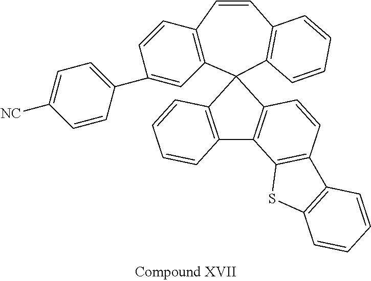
C12=C(C=CC3=C(C14C1=C(C5=C(C=C1)C1=C(S5)C=CC=C1)C1=C4C=CC=C1)C=C(C1=CC=C([NC])C=C1)C=C3)C=CC=C2
